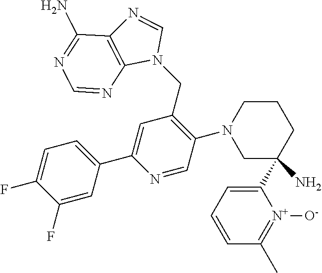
C1=C(C2=CC(CN3C=NC4=C3N=CN=C4N)=C(N3CC(N)(C4=CC=CC(C)=[N+]4[O-])CCC3)C=N2)C=C(F)C(F)=C1
